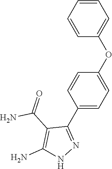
C1=CC=CC=C1OC1=CC=C(C2=NNC(N)=C2C(=O)N)C=C1
